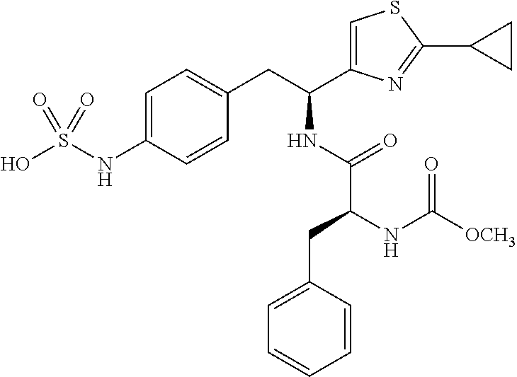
OS(NC1=CC=C(CC(NC(C(CC2=CC=CC=C2)NC([OCH3])=O)=O)C2=CSC(C3CC3)=N2)C=C1)(=O)=O
